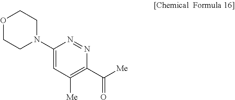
C1(N2CCOCC2)=CC([Me])=C(C([Me])=O)N=N1
